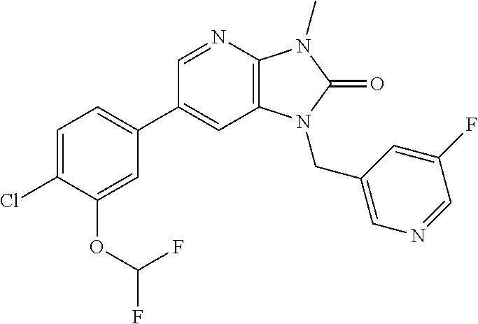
C1(C2=CC=C(Cl)C(OC(F)F)=C2)=CC2=C(N=C1)N(C)C(=O)N2CC1=CN=CC(F)=C1
